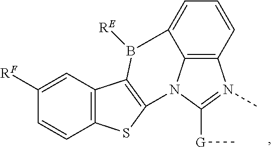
C12=C3C=CC=C1B([RE])C1=C(N2C([G]C)=N3C)SC2=C1C=C([RF])C=C2
